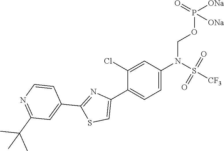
C1=C(N(S(=O)(=O)[CF3])COP(=O)([ONa])[ONa])C=C(Cl)C(C2=CSC(C3=CC(C(C)(C)C)=NC=C3)=N2)=C1
